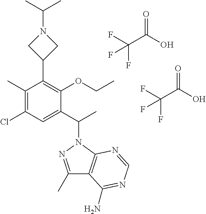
C1(C2=C(OCC)C(C(N3N=C(C)C4=C3N=CN=C4N)C)=CC(Cl)=C2C)CN(C(C)C)C1.O=C(C(F)(F)F)O.O=C(C(F)(F)F)O
